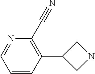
C1=CC(C2CNC2)=C(C#N)N=C1
